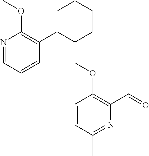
C1C(C2=C(OC)N=CC=C2)C(COC2=C(C=O)N=C(C)C=C2)CCC1
